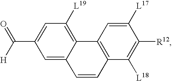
C1=C(C(=O)[H])C=C2C(=C1[L19])C1=C(C=C2)C([L18])=C([R12])C([L17])=C1
